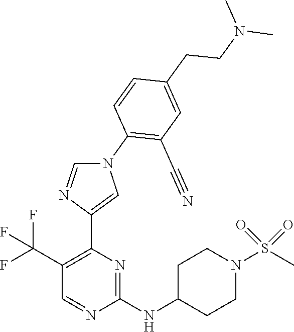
C1(C(F)(F)F)=C(C2=CN(C3=C(C#N)C=C(CCN(C)C)C=C3)C=N2)N=C(NC2CCN(S(C)(=O)=O)CC2)N=C1
